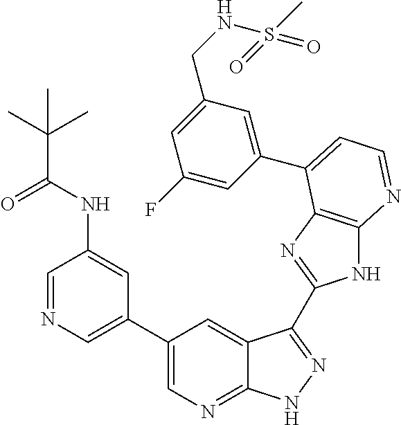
C1=NC=C(C2=CN=C3C(=C2)C(C2=NC4=C(N2)N=CC=C4C2=CC(CNS(C)(=O)=O)=CC(F)=C2)=NN3)C=C1NC(C(C)(C)C)=O
